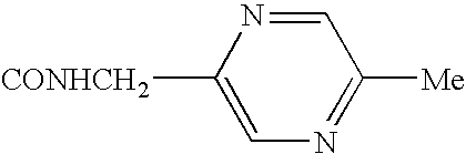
C1([CONHCH2])=CN=C([Me])C=N1
